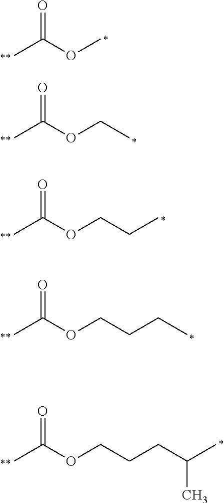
CC(OC)=O.CC(OCC)=O.CC(OCCC)=O.CC(OCCCC)=O.CC(OCCCC(C)C)=O
